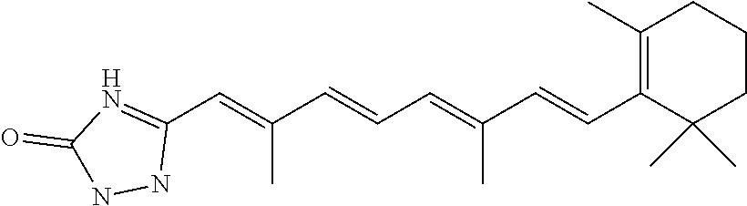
C1(C=C(C=CC=C(C=CC2=C(C)CCCC2(C)C)C)C)=NC(=O)NN1
